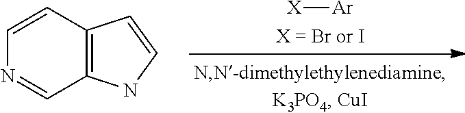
C12=C(C=CN=C1)C=CN2.[X][Ar]
